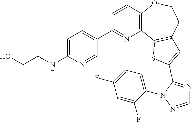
C1=CC2=C(N=C1C1=CC=C(NCCO)N=C1)C1=C(CCO2)C=C(C2=NC=NN2C2=CC=C(F)C=C2F)S1
